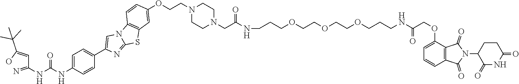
C1(OCC(NCCCOCCOCCOCCCNC(CN2CCN(CCOC3=CC4=C(N5C(=NC(C6=CC=C(NC(NC(C=C(O)C(C)(C)C)=N)=O)C=C6)=C5)S4)C=C3)CC2)=O)=O)=CC=CC2=C1C(=O)N(C1C(=O)NC(=O)CC1)C2=O
